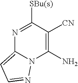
N1=C([SBu(s)])C([CN])=C(N)N2C1=CC=N2
